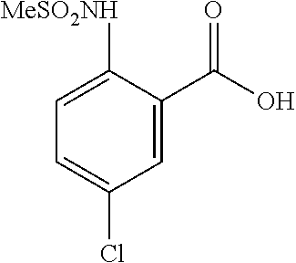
C1=C(C(O)=O)C([MeSO2NH])=CC=C1Cl
